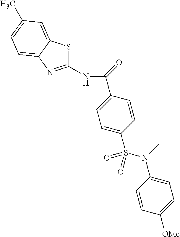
C(C1=CC=C(S(N(C2=CC=C([OMe])C=C2)C)(=O)=O)C=C1)(=O)NC1=NC2=CC=C(C)C=C2S1
